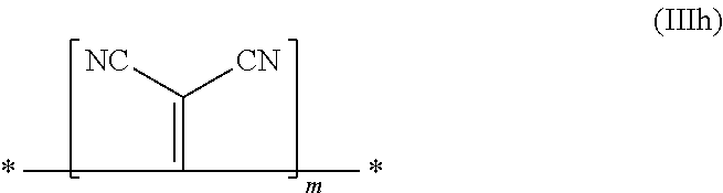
C(=C(C)C)([NC])[CN].*.*
